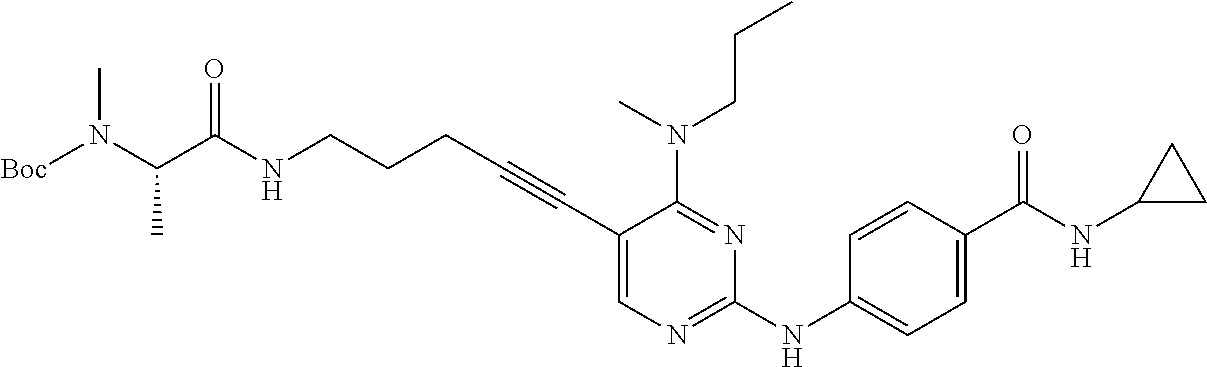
N(CCCC#CC1=CN=C(NC2=CC=C(C(NC3CC3)=O)C=C2)N=C1N(CCC)C)C(C(N([Boc])C)C)=O
